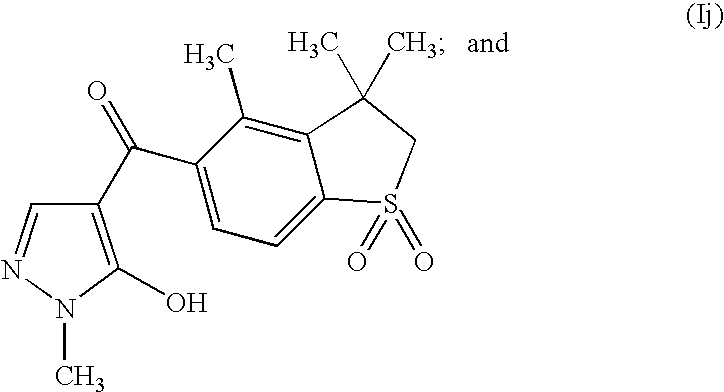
C1(C(=O)C2=CC=C3C(=C2C)C(C)(C)CS3(=O)=O)=C(O)N(C)N=C1
